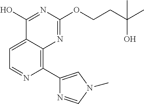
C1=C2C(=C(C3=CN(C)C=N3)N=C1)N=C(OCCC(C)(O)C)N=C2O
